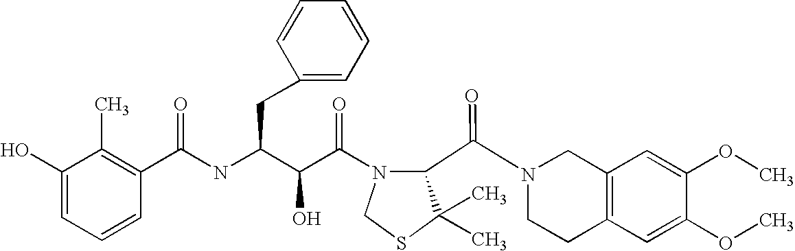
C1(C(NC(C(C(=O)N2C(C(N3CCC4=C(C3)C=C(OC)C(OC)=C4)=O)C(C)(C)SC2)O)CC2=CC=CC=C2)=O)=C(C)C(O)=CC=C1
